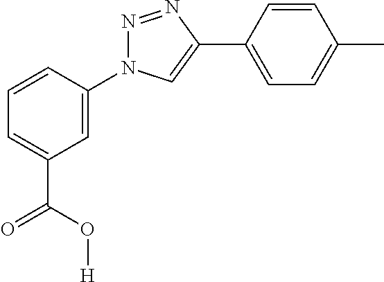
C1=CC(N2N=NC(C3=CC=C(C)C=C3)=C2)=CC(C(=O)O[H])=C1
